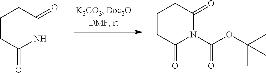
C1C(=O)NC(=O)CC1.C1C(=O)N(C(OC(C)(C)C)=O)C(=O)CC1
